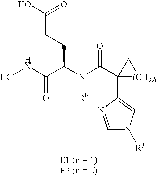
ONC(C(N(C(C1(C2=CN([R3])C=N2)[(CH2)n]C1)=O)[Rb])CCC(O)=O)=O
